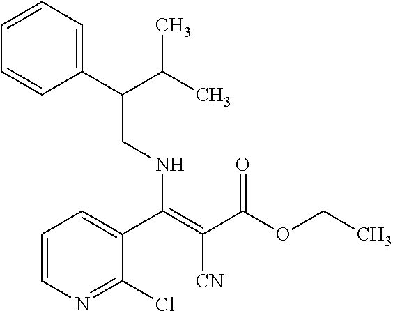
C1=CN=C(Cl)C(C(=C([CN])C(OCC)=O)NCC(C2=CC=CC=C2)C(C)C)=C1
